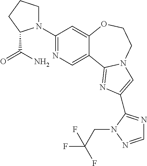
C1(N2CCCC2C(N)=O)=NC=C2C(=C1)OCCN1C2=NC(C2=NC=NN2CC(F)(F)F)=C1
